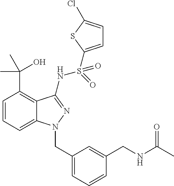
C1=CC=C2C(=C1C(C)(O)C)C(NS(=O)(=O)C1=CC=C(Cl)S1)=NN2CC1=CC=CC(CNC(C)=O)=C1
